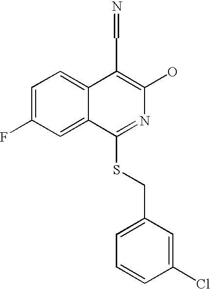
C1=C(F)C=C2C(=C1)C(C=N)=C(O)N=C2SCC1=CC=CC(Cl)=C1
